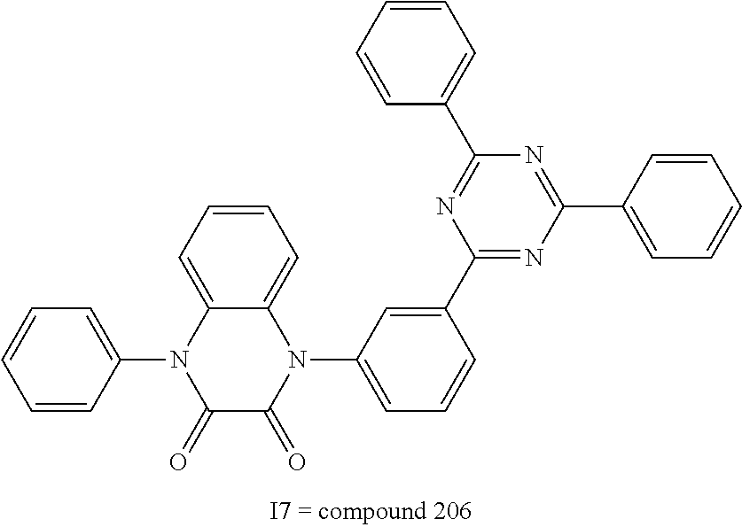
N1(C2=CC=CC(C3=NC(C4=CC=CC=C4)=NC(C4=CC=CC=C4)=N3)=C2)C2=CC=CC=C2N(C2=CC=CC=C2)C(=O)C1=O
